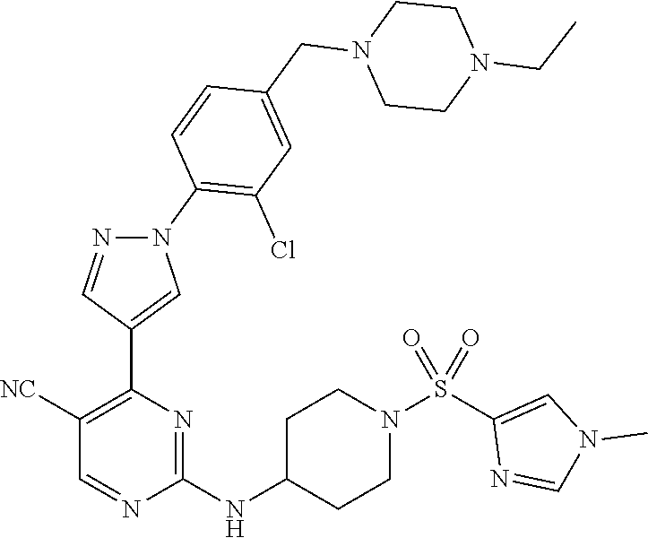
C1([NC])=C(C2=CN(C3=C(Cl)C=C(CN4CCN(CC)CC4)C=C3)N=C2)N=C(NC2CCN(S(C3=CN(C)C=N3)(=O)=O)CC2)N=C1
